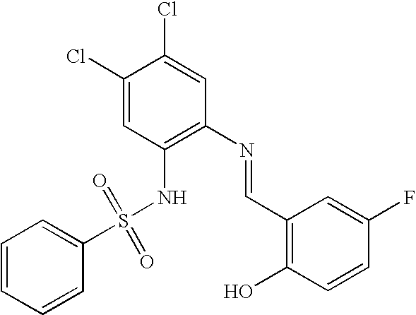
C1=CC=CC(S(NC2=C(N=CC3=C(O)C=CC(F)=C3)C=C(Cl)C(Cl)=C2)(=O)=O)=C1
